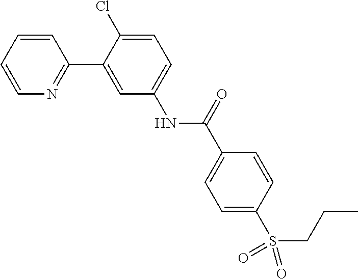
C1=CC=CN=C1C1=CC(NC(C2=CC=C(S(CCC)(=O)=O)C=C2)=O)=CC=C1Cl
